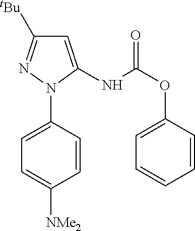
C1=CC(N2N=C([tBu])C=C2NC(OC2=CC=CC=C2)=O)=CC=C1[NMe2]
